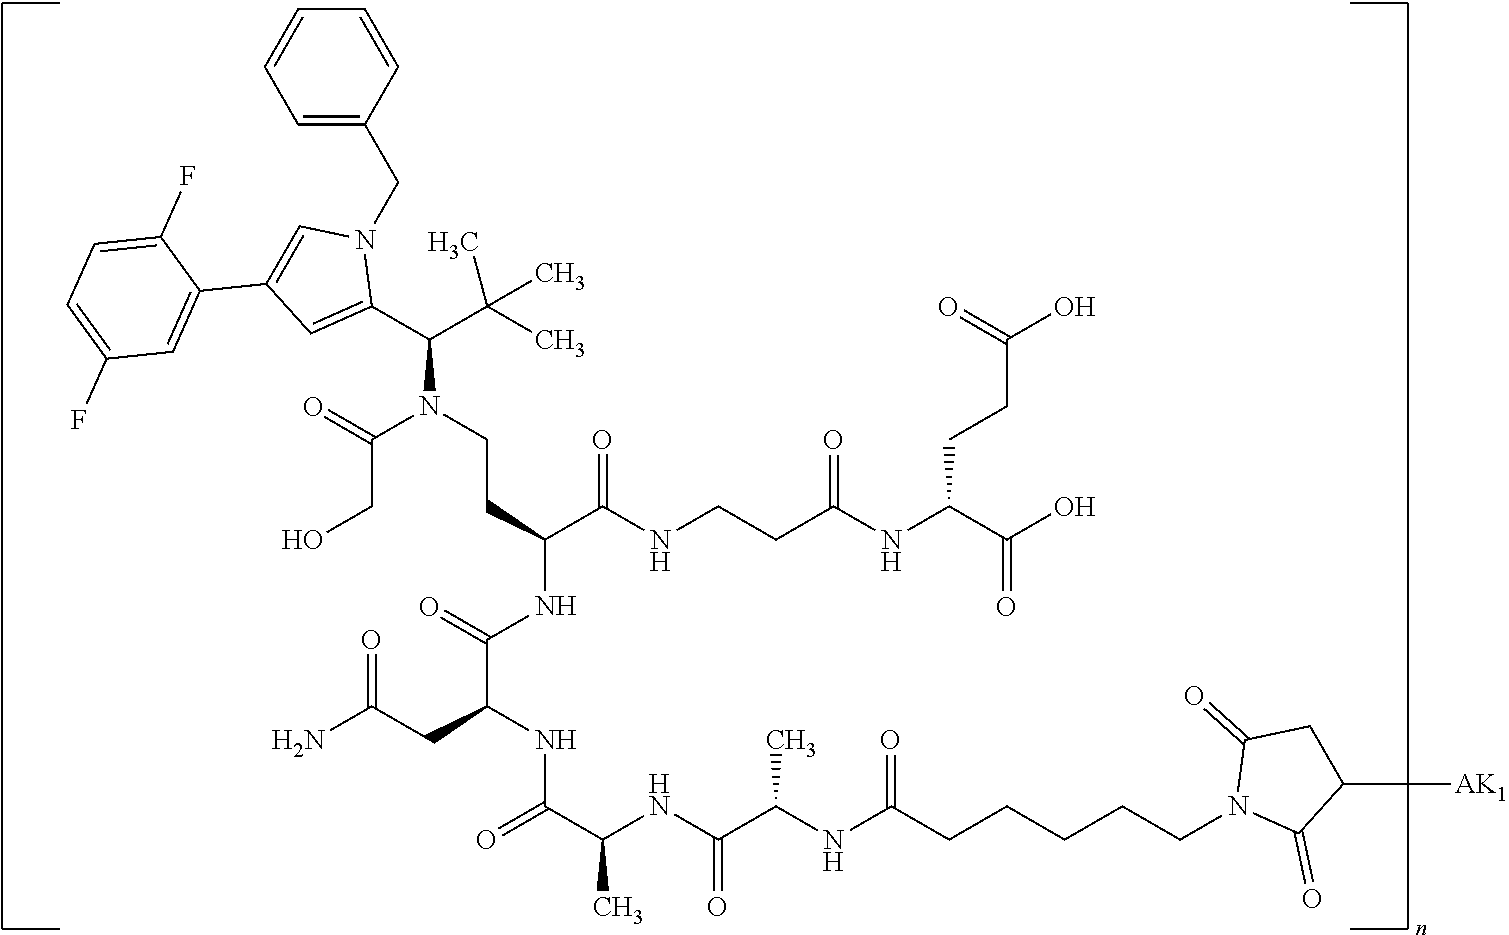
C(N(C(CO)=O)CCC(C(NCCC(NC(CCC(=O)O)C(=O)O)=O)=O)NC(C(NC(C(C)NC(=O)C(C)NC(=O)CCCCCN1C(=O)CC([AK1])C1=O)=O)CC(=O)N)=O)(C(C)(C)C)C1=CC(C2=CC(F)=CC=C2F)=CN1CC1=CC=CC=C1
